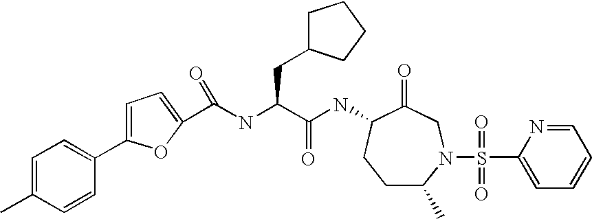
C1C(C)N(S(C2=CC=CC=N2)(=O)=O)CC(=O)C(NC(C(NC(=O)C2=CC=C(C3=CC=C(C)C=C3)O2)CC2CCCC2)=O)C1
